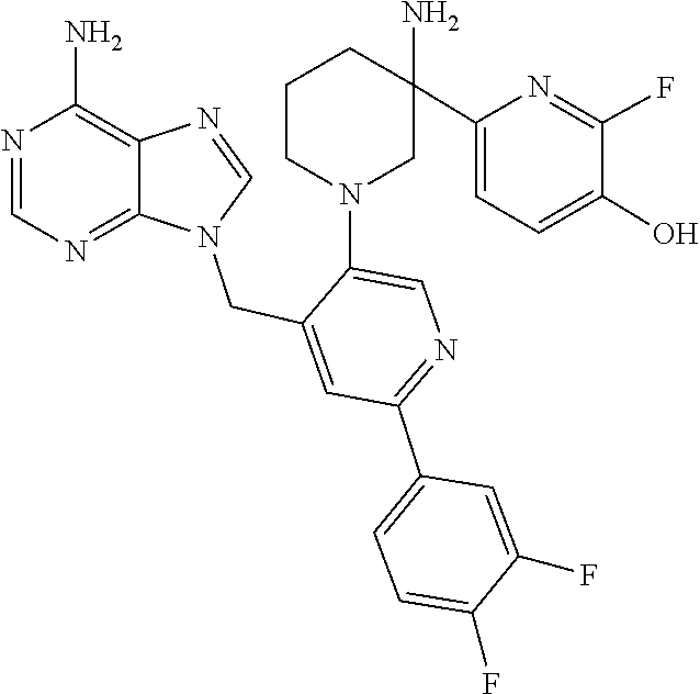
N1=C2C(=C(N)N=C1)N=CN2CC1=CC(C2=CC=C(F)C(F)=C2)=NC=C1N1CC(C2=CC=C(O)C(F)=N2)(N)CCC1
